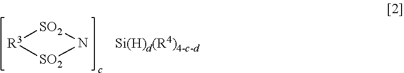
[R3]1[SO2]N[SO2]1.[Si(H)d(R4)4-c-d]
